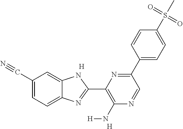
C1(C#N)=CC=C2C(=C1)NC(C1=C(N[H])N=CC(C3=CC=C(S(=O)(=O)C)C=C3)=N1)=N2.[H].[H]
